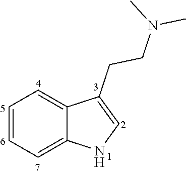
N(C)(CCC1=CNC2=CC=CC=C12)C
